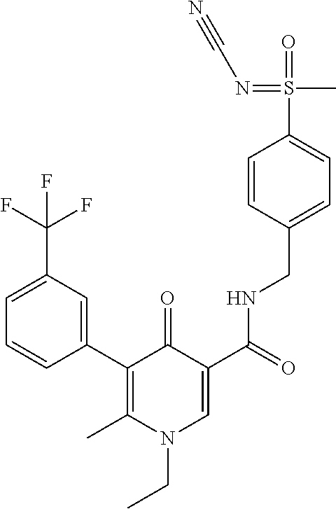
C1(C2=C(C)N(CC)C=C(C(NCC3=CC=C(S(=O)(C)=NC#N)C=C3)=O)C2=O)=CC(C(F)(F)F)=CC=C1
